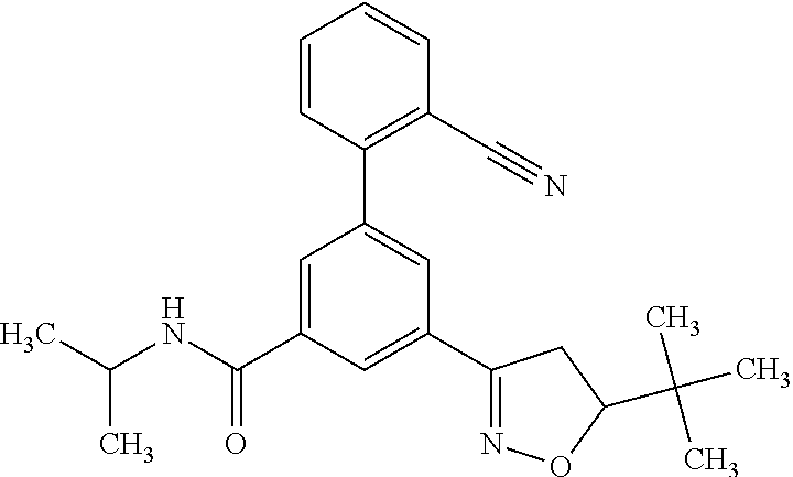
CC(NC(C1=CC(C2=C(C#N)C=CC=C2)=CC(C2=NOC(C(C)(C)C)C2)=C1)=O)C
